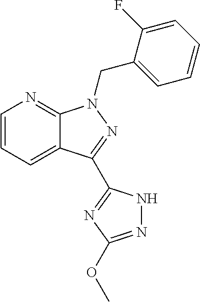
C12=CC=CN=C1N(CC1=CC=CC=C1F)N=C2C1=NC(OC)=NN1
